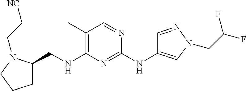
C1C(CNC2=C(C)C=NC(NC3=CN(CC(F)F)N=C3)=N2)N(CC[NC])CC1
